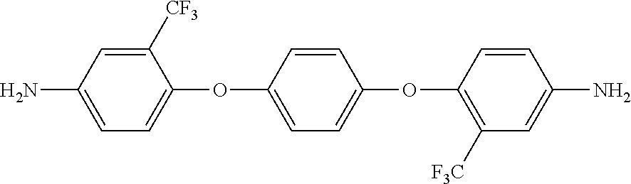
C1=C(N)C=C([CF3])C(OC2=CC=C(OC3=C([F3C])C=C(N)C=C3)C=C2)=C1
